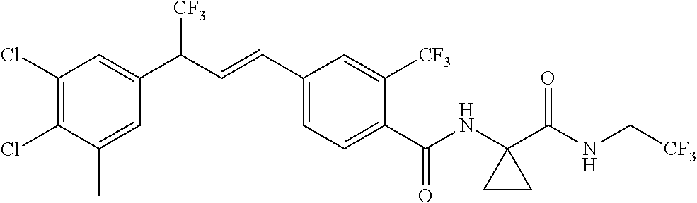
C1(Cl)=C(Cl)C(C)=CC(C(C=CC2=CC=C(C(NC3(C(NC[CF3])=O)CC3)=O)C([CF3])=C2)[CF3])=C1
